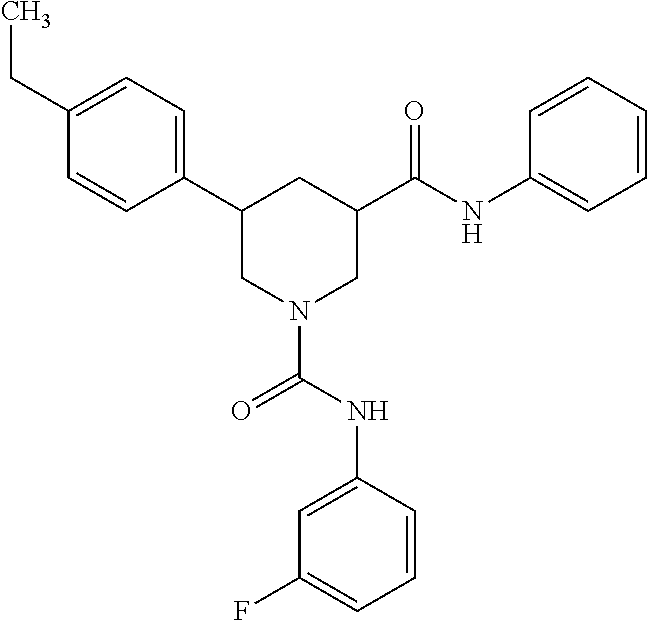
C1(CC)=CC=C(C2CN(C(NC3=CC(F)=CC=C3)=O)CC(C(NC3=CC=CC=C3)=O)C2)C=C1
